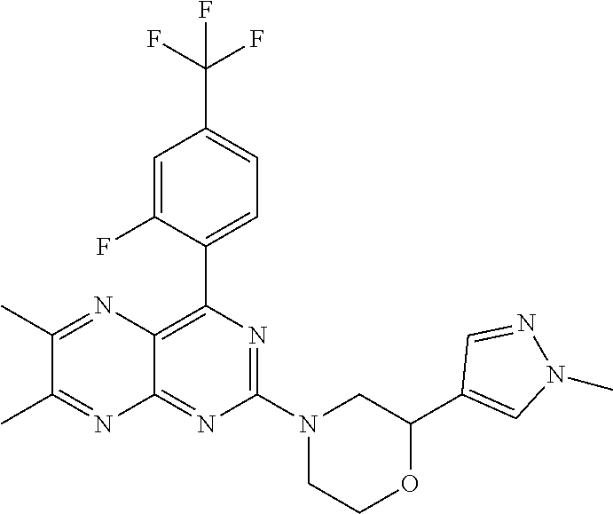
N1=C(N2CC(C3=CN(C)N=C3)OCC2)N=C2C(=C1C1=CC=C(C(F)(F)F)C=C1F)N=C(C)C(C)=N2
